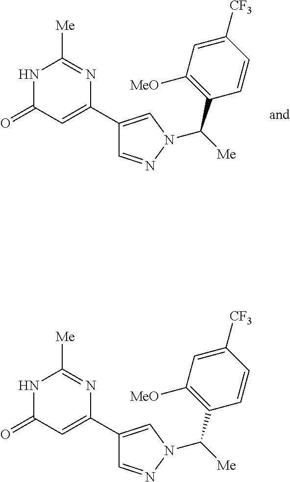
C1(C2=CC(=O)NC([Me])=N2)=CN(C([Me])C2=C([MeO])C=C([CF3])C=C2)N=C1.C1(C2=CC(=O)NC([Me])=N2)=CN(C([Me])C2=C([MeO])C=C([CF3])C=C2)N=C1
